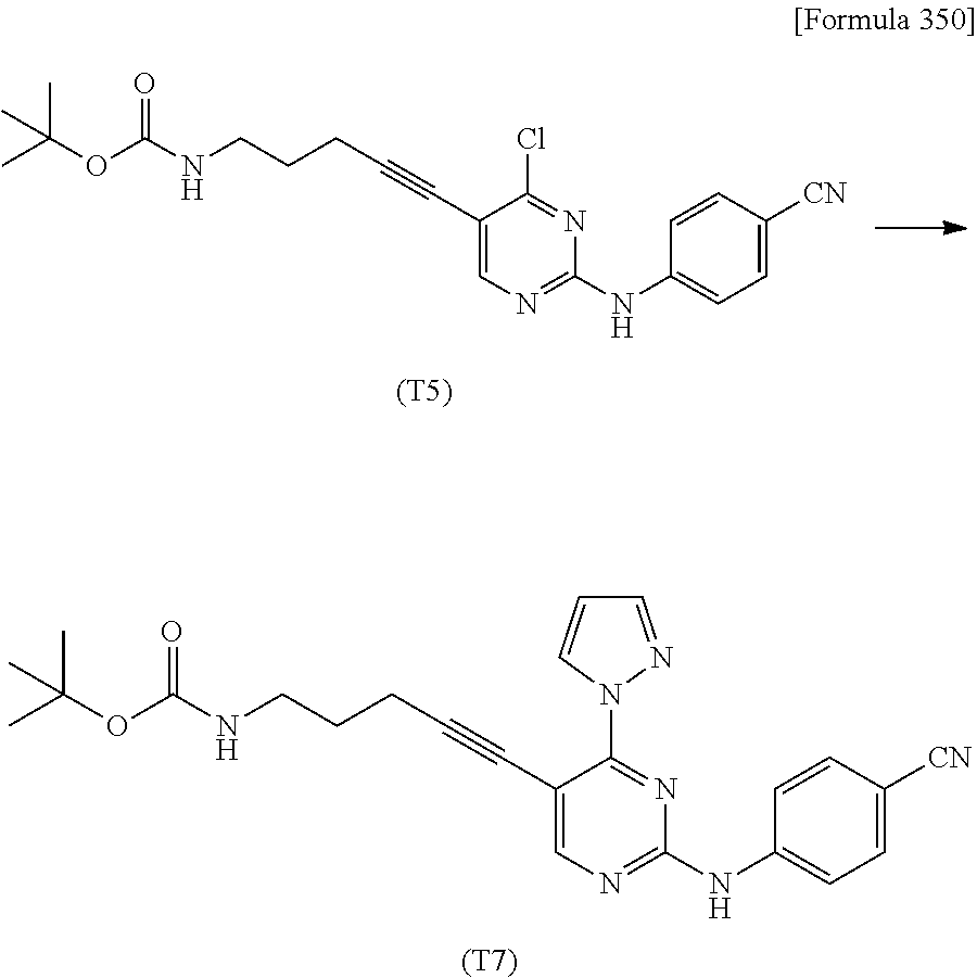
C1(C#CCCCNC(OC(C)(C)C)=O)=CN=C(NC2=CC=C([CN])C=C2)N=C1Cl.[(T5)].[(T7)].C1(C#CCCCNC(OC(C)(C)C)=O)=CN=C(NC2=CC=C([CN])C=C2)N=C1N1C=CC=N1
